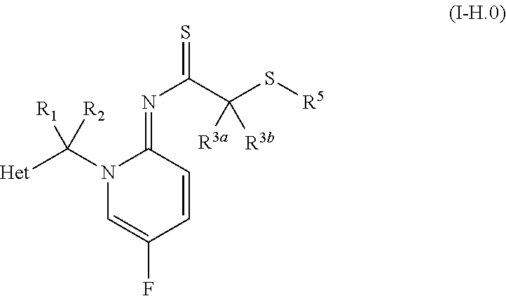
N1(C([R1])([Het])[R2])C=C(F)C=CC1=NC(C(S[R5])([R3b])[R3a])=S
